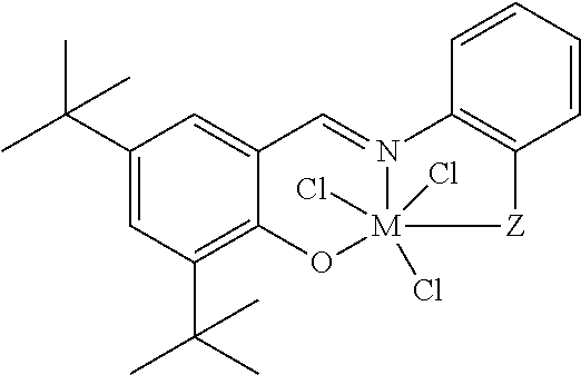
C1(C(C)(C)C)=CC(C(C)(C)C)=C2C(=C1)C=N1[M](Cl)(Cl)(Cl)(O2)[Z]C2=C1C=CC=C2
